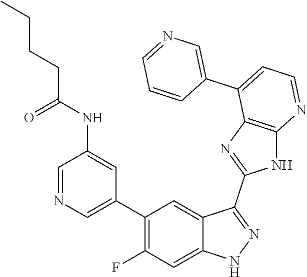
C1=NC=C(C2=C(F)C=C3C(=C2)C(C2=NC4=C(N2)N=CC=C4C2=CN=CC=C2)=NN3)C=C1NC(CCCC)=O
